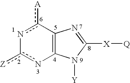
c1([Z])nC2=C(c([A])n-1)N=C([X][Q])N2[Y]
